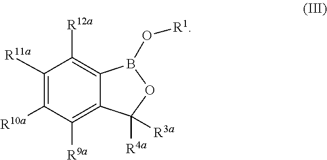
C1([R11a])=C([R10a])C([R9a])=C2C(=C1[R12a])B(O[R1])OC2([R4a])[R3a]
